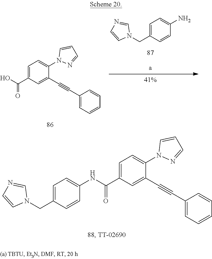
OC(C1=CC=C(N2N=CC=C2)C(C#CC2=CC=CC=C2)=C1)=O.C1=C(CN2C=NC=C2)C=CC(N)=C1.N(C(C1=CC=C(N2N=CC=C2)C(C#CC2=CC=CC=C2)=C1)=O)C1=CC=C(CN2C=NC=C2)C=C1
